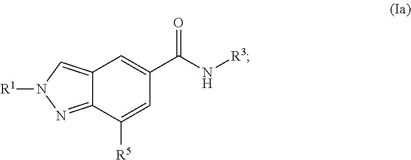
C12=NN([R1])C=C1C=C(C(N[R3])=O)C=C2[R5]
